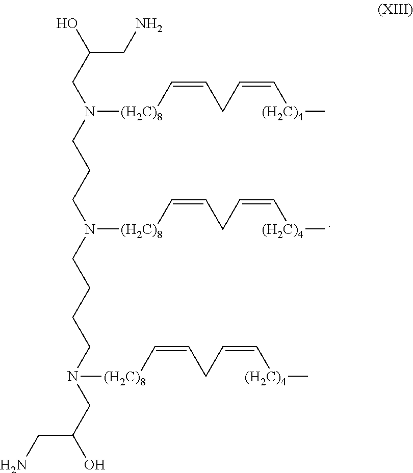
OC(CN(CCCN(CCCCN(CC(O)CN)[(H2C)8]C=CCC=C[(H2C)4]C)[(H2C)8]C=CCC=C[(H2C)4]C)[(H2C)8]C=CCC=C[(H2C)4]C)CN
